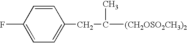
C1=CC(F)=CC=C1CC(C)[(CH2OSO2CH3)2]
